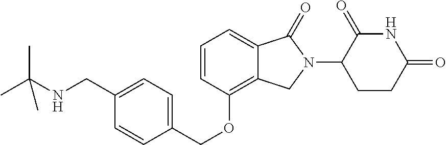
C1(=O)C(N2C(=O)C3=CC=CC(OCC4=CC=C(CNC(C)(C)C)C=C4)=C3C2)CCC(=O)N1
